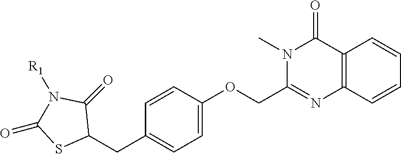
N1(C)C(COC2=CC=C(CC3C(=O)N([R1])C(=O)S3)C=C2)=NC2=C(C1=O)C=CC=C2
